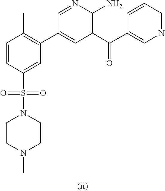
C1=CC(S(=O)(N2CCN(C)CC2)=O)=CC(C2=CC(C(C3=CN=CC=C3)=O)=C(N)N=C2)=C1C
